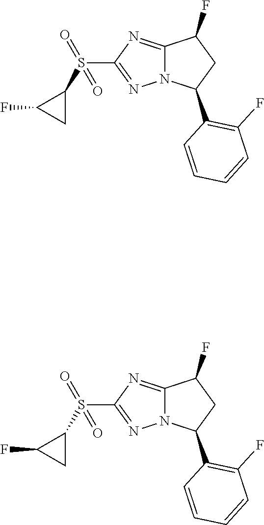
C12=NC(S(C3C(F)C3)(=O)=O)=NN1C(C1=C(F)C=CC=C1)CC2F.C12=NC(S(C3C(F)C3)(=O)=O)=NN1C(C1=C(F)C=CC=C1)CC2F
